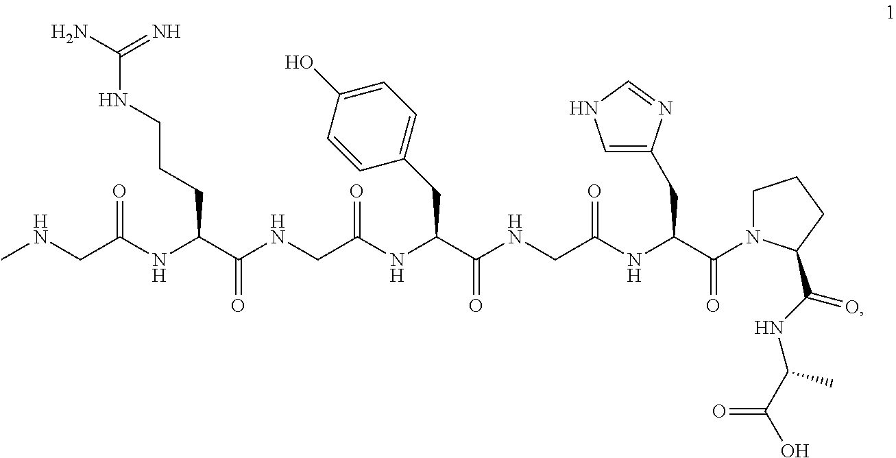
CNCC(NC(C(=O)NCC(NC(C(=O)NCC(NC(C(=O)N1CCCC1C(=O)NC(C)C(O)=O)CC1=CNC=N1)=O)CC1=CC=C(O)C=C1)=O)CCCNC(N)=N)=O
